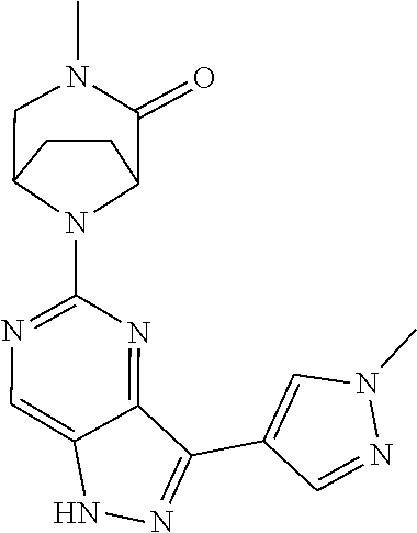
N1N=C(C2=CN(C)N=C2)C2=NC(N3C4CCC3CN(C)C4=O)=NC=C12
